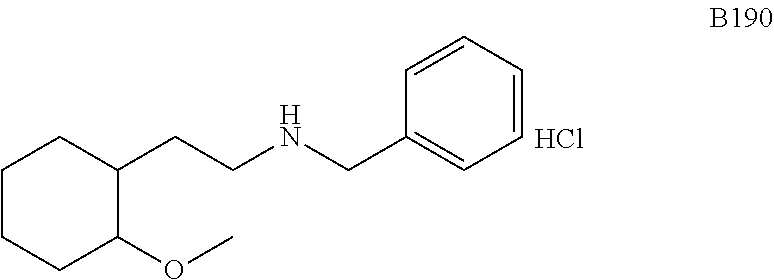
C1CCC(OC)C(CCNCC2=CC=CC=C2)C1.Cl
